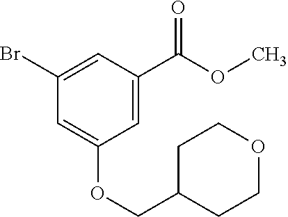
C1(Br)=CC(C(OC)=O)=CC(OCC2CCOCC2)=C1
